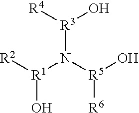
N([R1]([R2])O)([R3](O)[R4])[R5](O)[R6]
